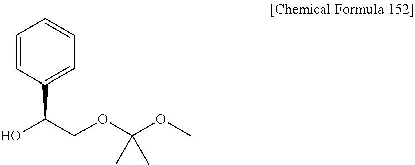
C1=CC(C(COC(OC)(C)C)O)=CC=C1
